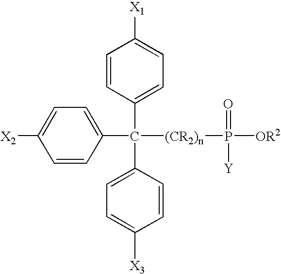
C1=CC([X2])=CC=C1C([(CR2)n]P([OR2])(=O)[Y])(C1=CC=C([X1])C=C1)C1=CC=C([X3])C=C1
